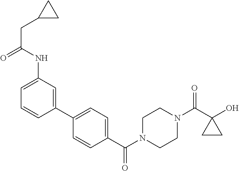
OC1(C(N2CCN(C(=O)C3=CC=C(C4=CC(NC(=O)CC5CC5)=CC=C4)C=C3)CC2)=O)CC1
